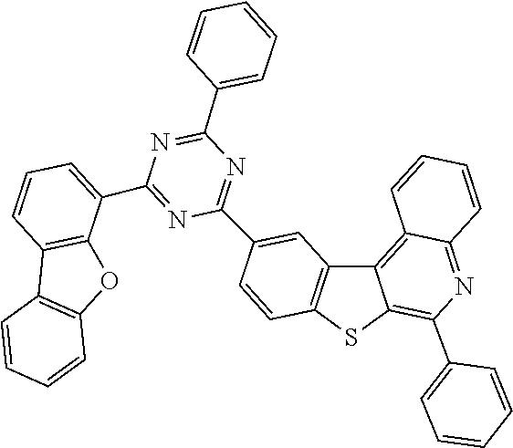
C1=CC=C(C2=NC(C3=CC=CC4=C3OC3=C4C=CC=C3)=NC(C3=CC4=C(SC5=C(C6=CC=CC=C6)N=C6C(=C45)C=CC=C6)C=C3)=N2)C=C1
